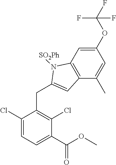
C1(Cl)=CC=C(C(OC)=O)C(Cl)=C1CC1=CC2=C(C=C(OC(F)(F)F)C=C2C)N1[SO2Ph]
